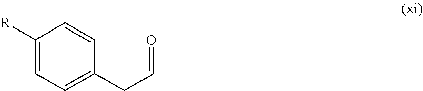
C1([R])=CC=C(CC=O)C=C1
